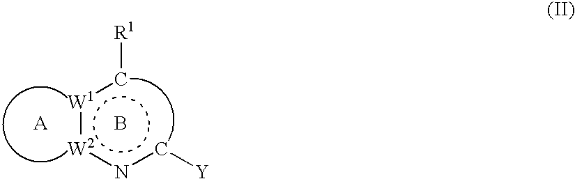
[W1](:[W2]nc[Y])c[R1].B.[A]
